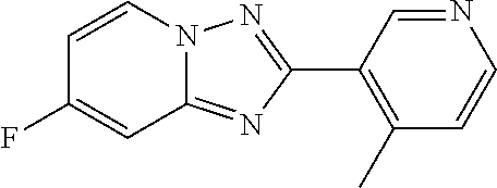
C1(C2=C(C)C=CN=C2)=NN2C(=N1)C=C(F)C=C2
